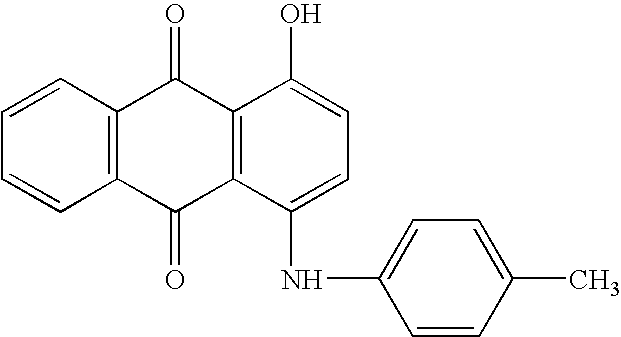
C12=C(C=CC=C1)C(=O)C1=C(C2=O)C(NC2=CC=C(C)C=C2)=CC=C1O
